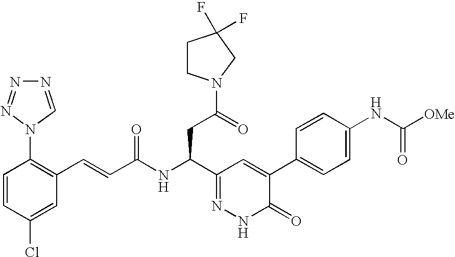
C1=CC(Cl)=CC(C=CC(NC(C2=NNC(=O)C(C3=CC=C(NC([OMe])=O)C=C3)=C2)CC(=O)N2CCC(F)(F)C2)=O)=C1N1C=NN=N1
